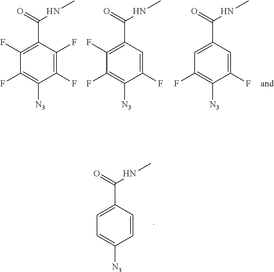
C1(F)=C(C(=O)NC)C(F)=C(F)C([N3])=C1F.C1(F)=C(C(=O)NC)C=C(F)C([N3])=C1F.C1=C(C(=O)NC)C=C(F)C([N3])=C1F.C1=C(C(=O)NC)C=CC([N3])=C1
